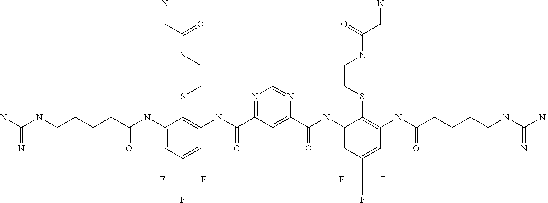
C1(NC(CCCCNC(N)=N)=O)=CC(C(F)(F)F)=CC(NC(C2=NC=NC(C(NC3=CC(C(F)(F)F)=CC(NC(CCCCNC(N)=N)=O)=C3SCCNC(CN)=O)=O)=C2)=O)=C1SCCNC(CN)=O
